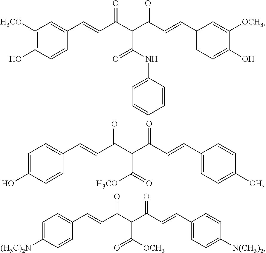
C1(O)=C([H3CO])C=C(C=CC(C(C(C=CC2=CC=C(O)C([OCH3])=C2)=O)C(NC2=CC=CC=C2)=O)=O)C=C1.C1=C(O)C=CC(C=CC(C(C(C=CC2=CC=C([OH])C=C2)=O)C(=O)[H3CO])=O)=C1.C1=C([(H3C)2N])C=CC(C=CC(C(C(C=CC2=CC=C([N(CH3)2])C=C2)=O)C([OCH3])=O)=O)=C1
